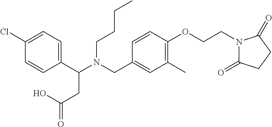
C1(C(N(CC2=CC(C)=C(OCCN3C(=O)CCC3=O)C=C2)CCCC)CC(=O)O)=CC=C(Cl)C=C1
